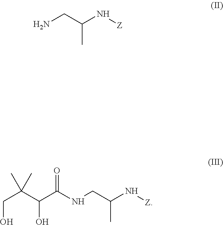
C(C(C(C(NCC(N[Z])C)=O)O)(C)C)O.NCC(N[Z])C
